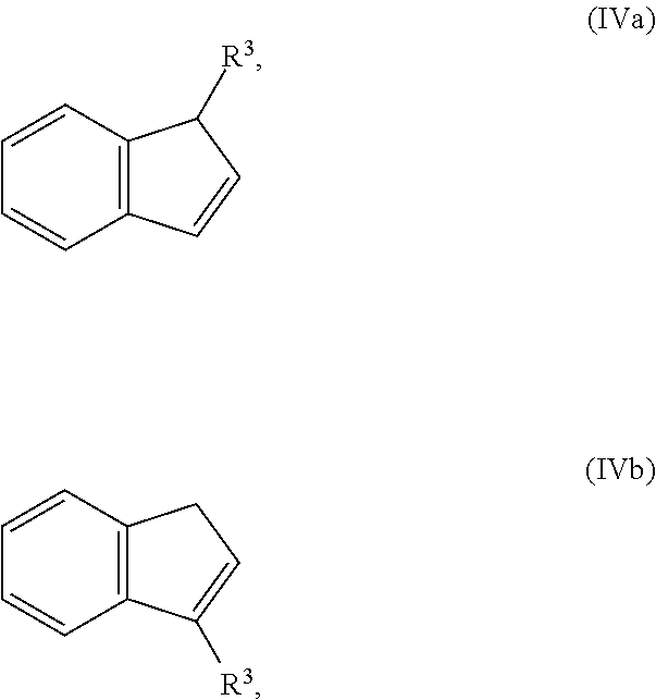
C1=CC2=C(C=C1)C=CC2[R3].C1=CC2=C(C=C1)C([R3])=CC2
